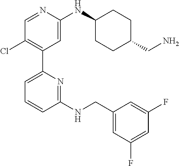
C1=NC(NC2CCC(CN)CC2)=CC(C2=CC=CC(NCC3=CC(F)=CC(F)=C3)=N2)=C1Cl
